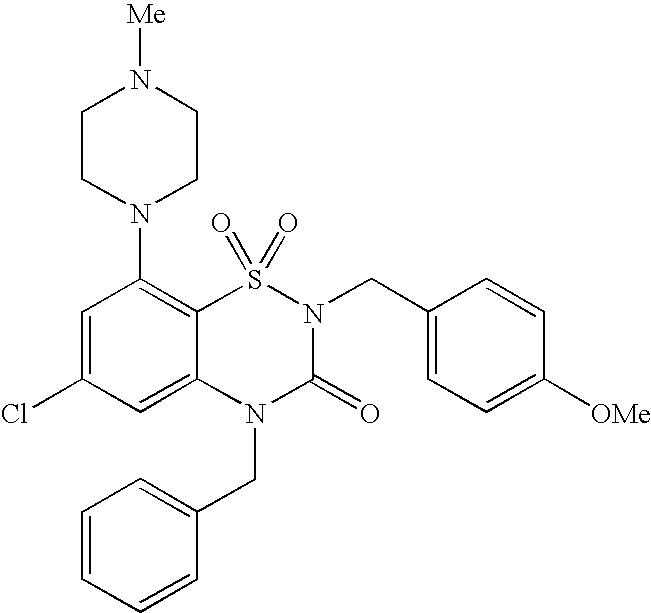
C1=C(Cl)C=C2C(=C1N1CCN([Me])CC1)S(=O)(=O)N(CC1=CC=C([OMe])C=C1)C(=O)N2CC1=CC=CC=C1
